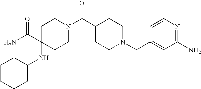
C1(C(N)=O)(NC2CCCCC2)CCN(C(C2CCN(CC3=CC(N)=NC=C3)CC2)=O)CC1
